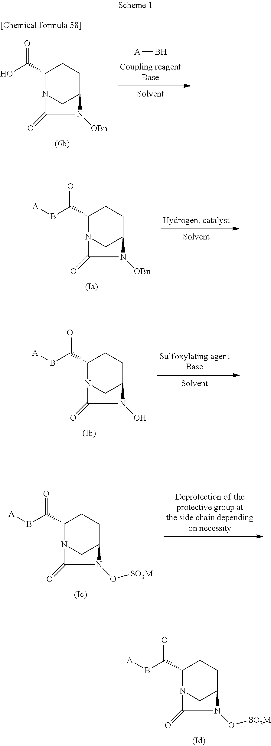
C1(C(=O)B[A])N2CC(CC1)N(O[SO3M])C2=O.C1(C(=O)B[A])N2CC(CC1)N([OBn])C2=O.C1(C(=O)B[A])N2CC(CC1)N(O)C2=O.C1(C(=O)B[A])N2CC(CC1)N(O[SO3M])C2=O.[A]B.C1(C(=O)O)N2CC(CC1)N([OBn])C2=O
